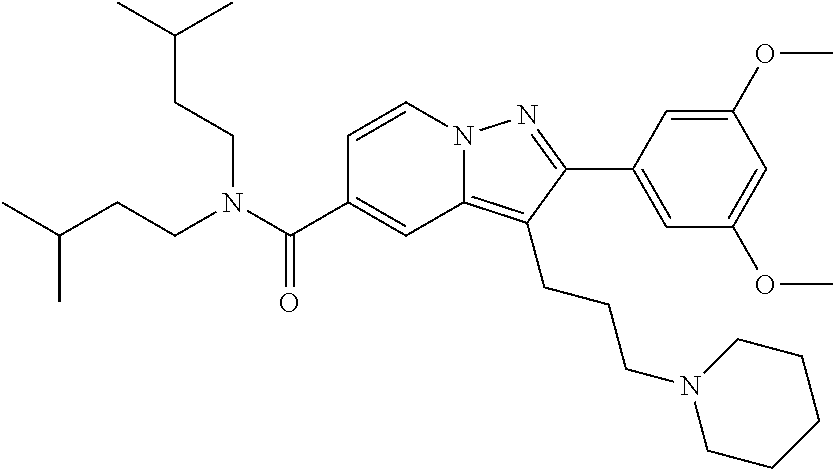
C1=CN2C(=C(CCCN3CCCCC3)C(C3=CC(OC)=CC(OC)=C3)=N2)C=C1C(N(CCC(C)C)CCC(C)C)=O
